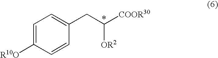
[R10O]C1=CC=C(CC([COOR30])[OR2])C=C1
